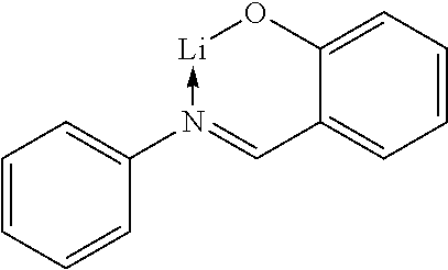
C1=CC=C2C(=C1)C=N(C1=CC=CC=C1)->[Li]O2
